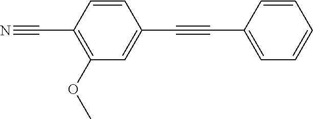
C1=CC(C#N)=C(OC)C=C1C#CC1=CC=CC=C1
